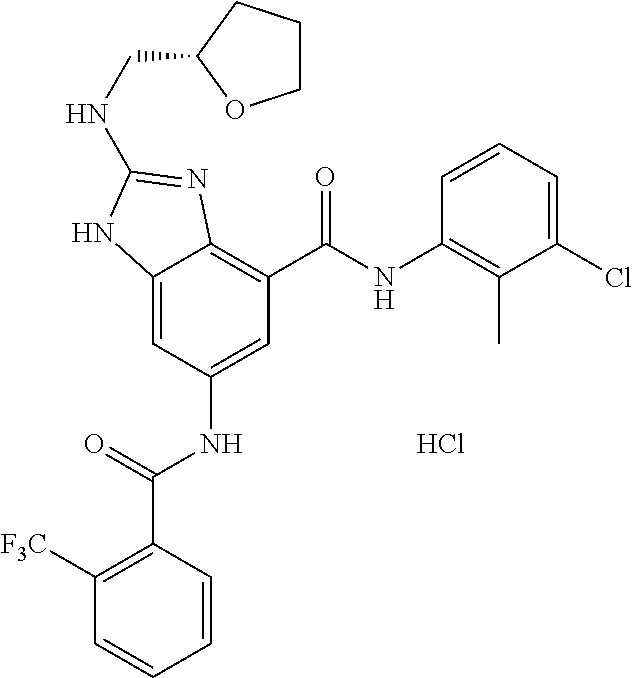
C12=CC(NC(C3=C([F3C])C=CC=C3)=O)=CC(C(NC3=C(C)C(Cl)=CC=C3)=O)=C1N=C(NCC1OCCC1)N2.Cl
